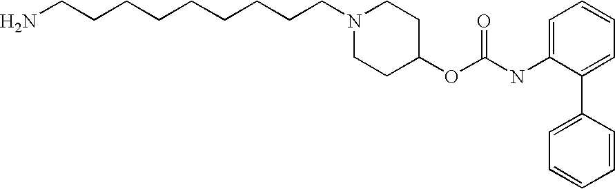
NCCCCCCCCCN1CCC(OC(NC2=CC=CC=C2C2=CC=CC=C2)=O)CC1
